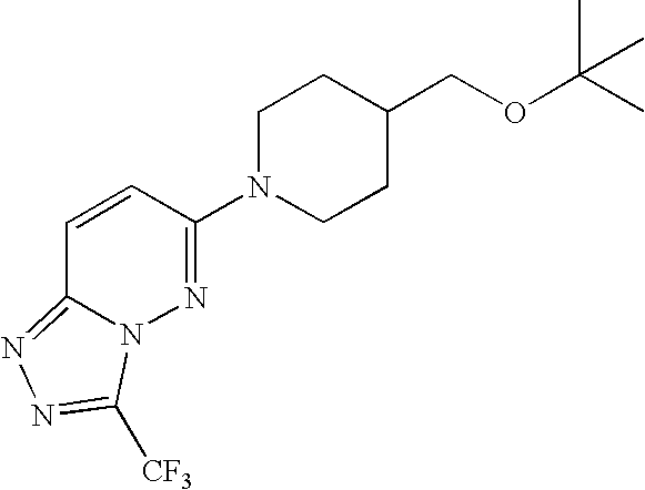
C1(N2CCC(COC(C)(C)C)CC2)=NN2C(=NN=C2[CF3])C=C1
